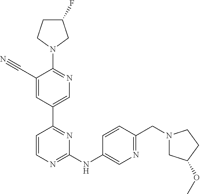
C1(F)CCN(C2=NC=C(C3=NC(NC4=CN=C(CN5CC(OC)CC5)C=C4)=NC=C3)C=C2C#N)C1
